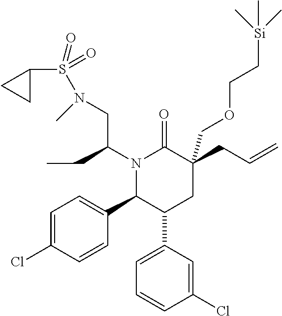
N1(C(CN(S(C2CC2)(=O)=O)C)CC)C(C2=CC=C(Cl)C=C2)C(C2=CC=CC(Cl)=C2)CC(CC=C)(COCC[Si](C)(C)C)C1=O
